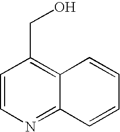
C1=CN=C2C(=C1CO)C=CC=C2
